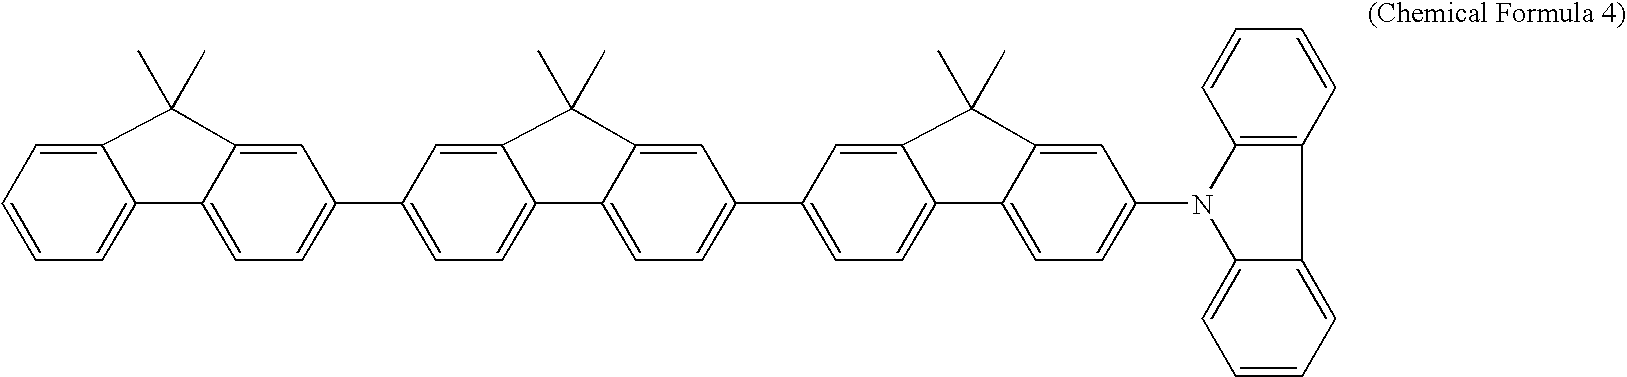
C1=CC=C2C(=C1)C1=CC=C(C3=CC=C4C(=C3)C(C)(C)C3=CC(C5=CC=C6C(=C5)C(C)(C)C5=CC(N7C8=CC=CC=C8C8=C7C=CC=C8)=CC=C65)=CC=C43)C=C1C2(C)C
